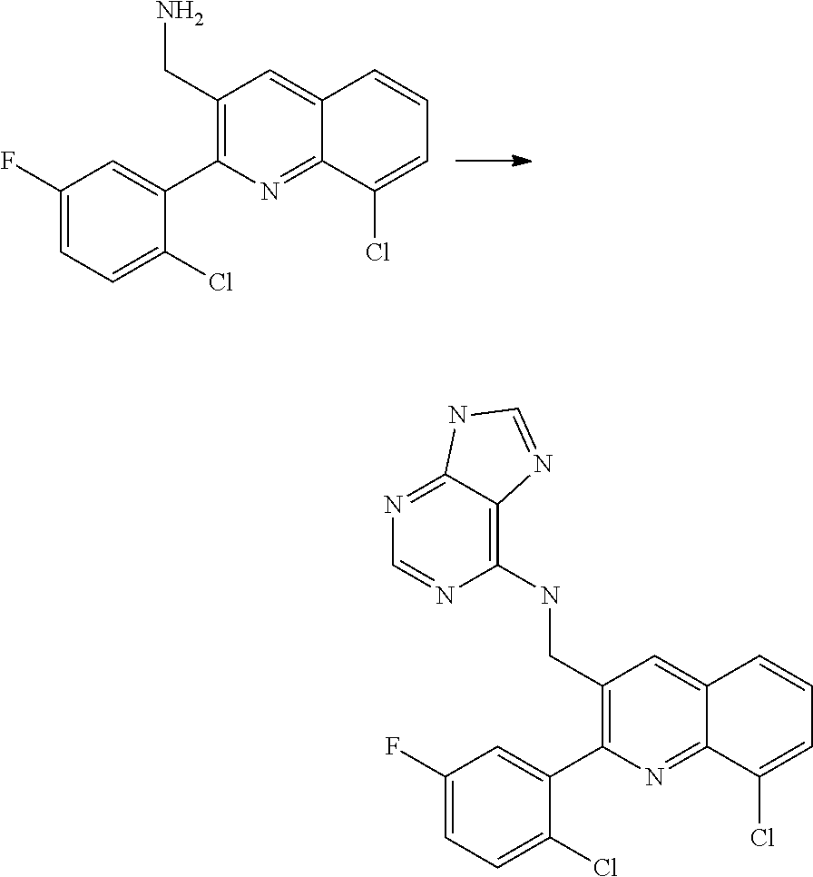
N1=C2C(=C(NCC3=C(C4=CC(F)=CC=C4Cl)N=C4C(=C3)C=CC=C4Cl)N=C1)N=CN2.NCC1=C(C2=CC(F)=CC=C2Cl)N=C2C(=C1)C=CC=C2Cl
